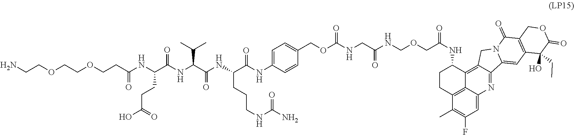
N(C(C(NC(C(NC(CCOCCOCCN)=O)CCC(=O)O)=O)C(C)C)=O)C(C(NC1=CC=C(COC(NCC(NCOCC(NC2CCC3=C4C2=C2C(=NC4=CC(F)=C3C)C3=CC4=C(C(=O)N3C2)COC(=O)C4(O)CC)=O)=O)=O)C=C1)=O)CCCNC(N)=O
